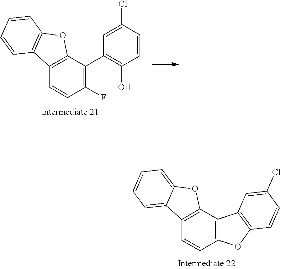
C1(F)=C(C2=C(O)C=CC(Cl)=C2)C2=C(C=C1)C1=C(O2)C=CC=C1.C1=C2C(=CC=C1)OC1=C2C=CC2=C1C1=C(O2)C=CC(Cl)=C1
